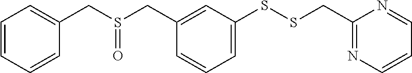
C1=CC=CC(CS(CC2=CC(SSCC3=NC=CC=N3)=CC=C2)=O)=C1
